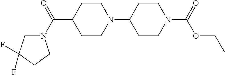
C1CN(C2CCN(C(=O)OCC)CC2)CCC1C(N1CC(F)(F)CC1)=O
